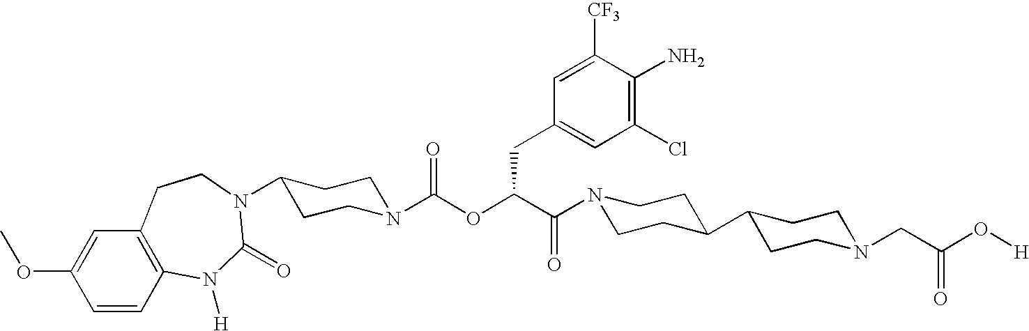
N1(C(C(OC(N2CCC(N3C(=O)N([H])C4=C(C=C(OC)C=C4)CC3)CC2)=O)CC2=CC(Cl)=C(N)C([CF3])=C2)=O)CCC(C2CCN(CC(O[H])=O)CC2)CC1
